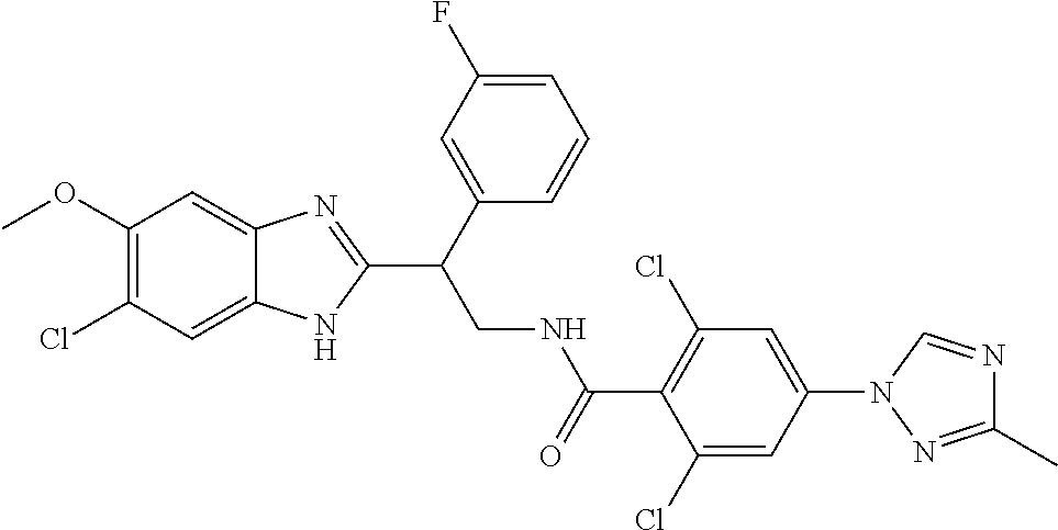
C1(Cl)=C(OC)C=C2C(=C1)NC(C(CNC(C1=C(Cl)C=C(N3C=NC(C)=N3)C=C1Cl)=O)C1=CC(F)=CC=C1)=N2
